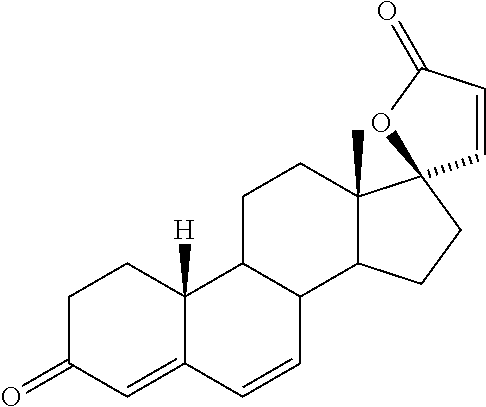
C1C(=O)C=C2C([H])(C1)C1C(C=C2)C2C(C)(CC1)C1(CC2)C=CC(=O)O1
